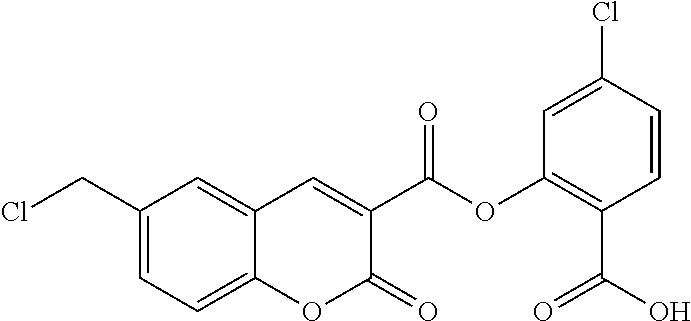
C1(CCl)=CC=C2C(=C1)C=C(C(OC1=C(C(=O)O)C=CC(Cl)=C1)=O)C(=O)O2
